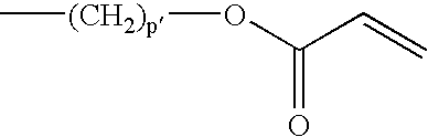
[(CH2)p](OC(C=C)=O)C
